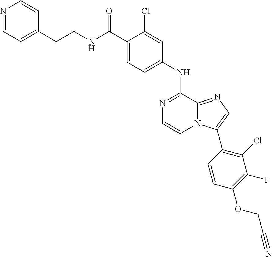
C1(NC2=NC=CN3C2=NC=C3C2=C(Cl)C(F)=C(OCC#N)C=C2)=CC=C(C(NCCC2=CC=NC=C2)=O)C(Cl)=C1
